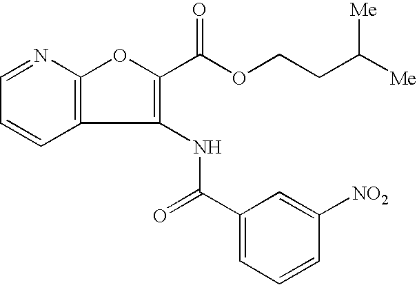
C12=C(N=CC=C1)OC(C(OCCC([Me])[Me])=O)=C2NC(C1=CC=CC([NO2])=C1)=O
